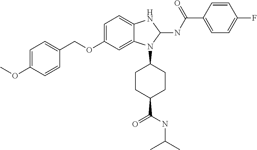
C1=C(OCC2=CC=C(OC)C=C2)C=C2C(=C1)NC(NC(C1=CC=C(F)C=C1)=O)N2C1CCC(C(=O)NC(C)C)CC1
